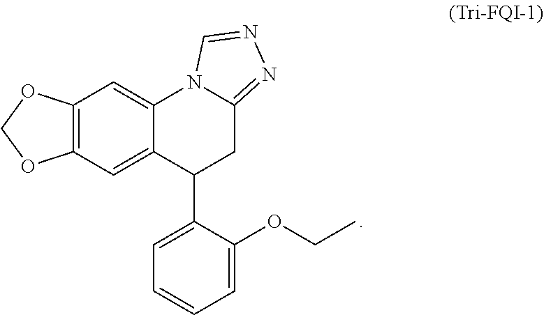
C12=C(C=C3C(=C1)N1C(=NN=C1)CC3C1=CC=CC=C1OCC)OCO2
